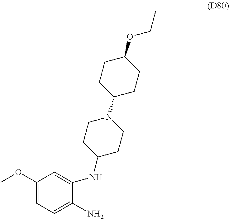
C1(OC)=CC=C(N)C(NC2CCN(C3CCC(OCC)CC3)CC2)=C1
